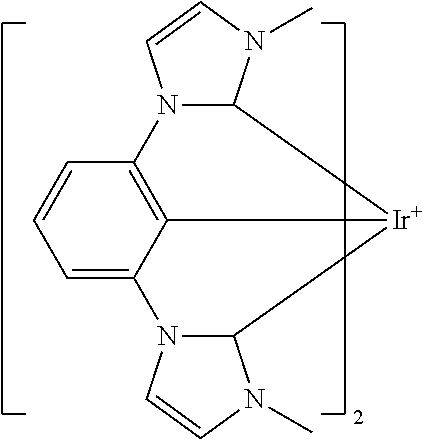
C1=C2C3=C(C=C1)N1C([Ir]3C3N2C=CN3C)N(C)C=C1
